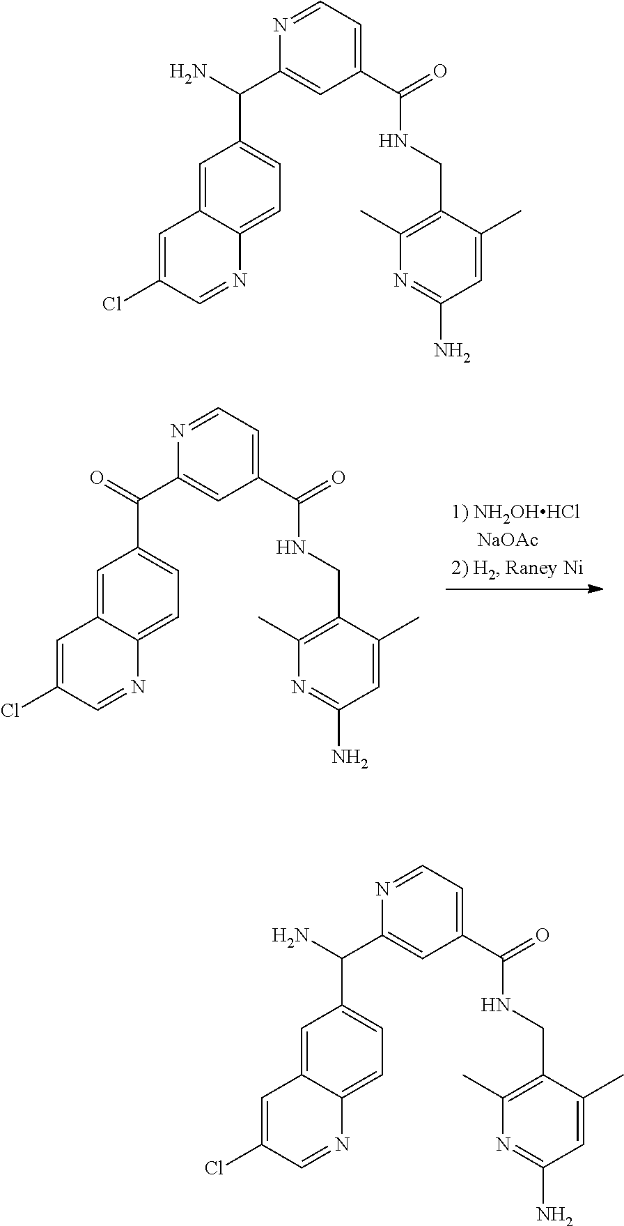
C1=C2C(=CC=C1C(C1=CC(C(=O)NCC3=C(C)N=C(N)C=C3C)=CC=N1)=O)N=CC(Cl)=C2.C1=C2C(=CC=C1C(C1=CC(C(=O)NCC3=C(C)N=C(N)C=C3C)=CC=N1)N)N=CC(Cl)=C2.C1=C2C(=CC=C1C(C1=CC(C(=O)NCC3=C(C)N=C(N)C=C3C)=CC=N1)N)N=CC(Cl)=C2
